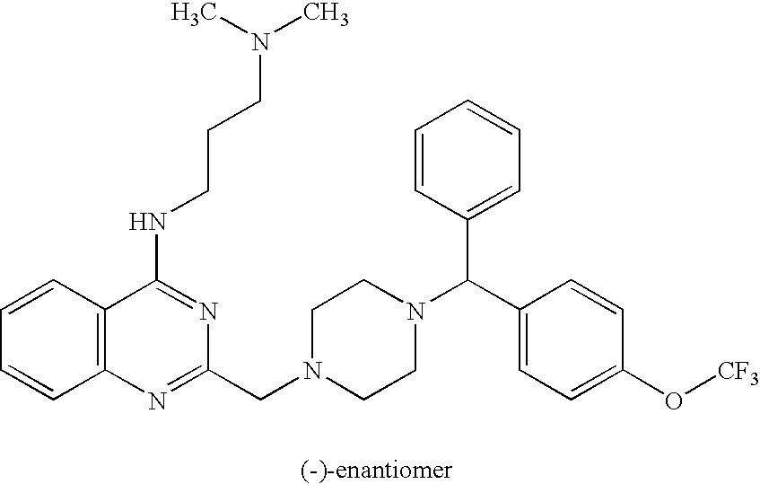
C12=C(C=CC=C1)C(NCCCN(C)C)=NC(CN1CCN(C(C3=CC=C(O[CF3])C=C3)C3=CC=CC=C3)CC1)=N2
